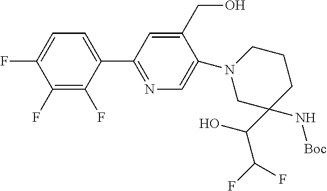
C1(F)=C(F)C(C2=NC=C(N3CC(N[Boc])(C(O)C(F)F)CCC3)C(CO)=C2)=CC=C1F
